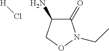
C1(=O)C(N)CON1CC.[H]Cl
